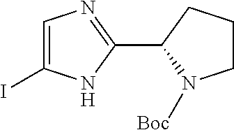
C1(C2N([Boc])CCC2)=NC=C(I)N1
